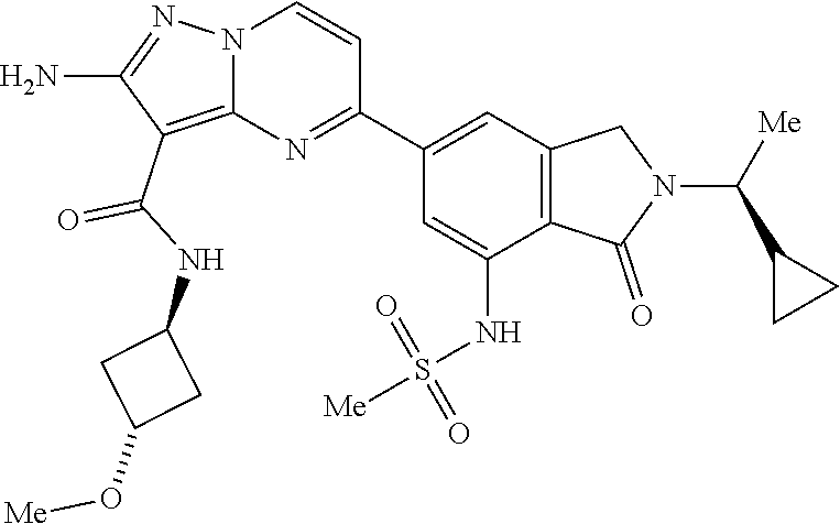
C12=C(C(NC3CC(O[Me])C3)=O)C(N)=NN1C=CC(C1=CC3=C(C(NS([Me])(=O)=O)=C1)C(=O)N(C([Me])C1CC1)C3)=N2
